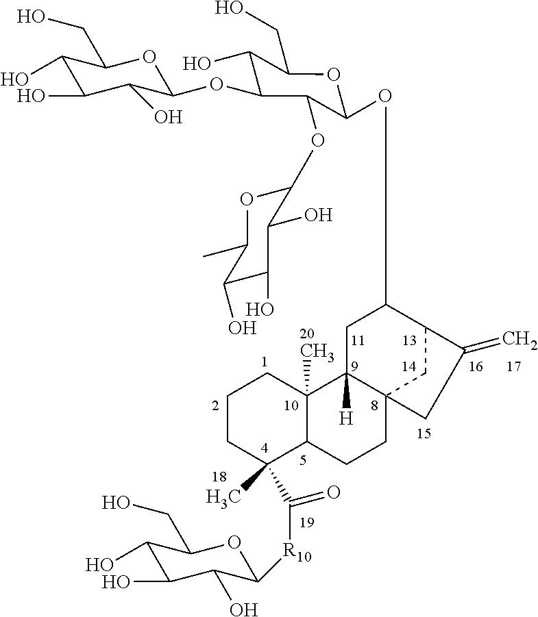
C1CC(C)(C(=O)[R10]C2C(O)C(O)C(O)C(CO)O2)C2C(C)(C1)C1([H])C3(CC2)CC(C(=C)C3)C(OC2C(OC3OC(C)C(O)C(O)C3O)C(OC3C(O)C(O)C(O)C(CO)O3)C(O)C(CO)O2)C1
